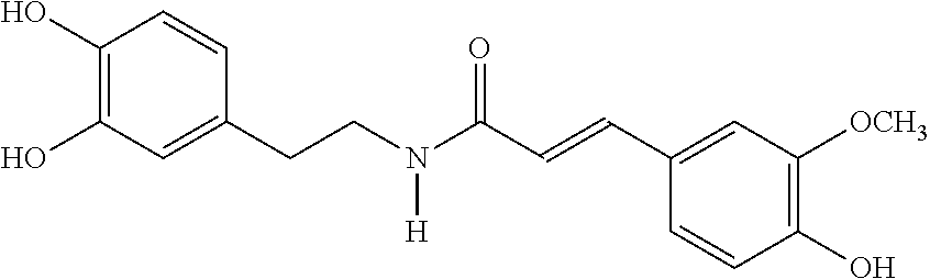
C(C1=CC(O)=C(O)C=C1)CN(C(C=CC1=CC([OCH3])=C(O)C=C1)=O)[H]
